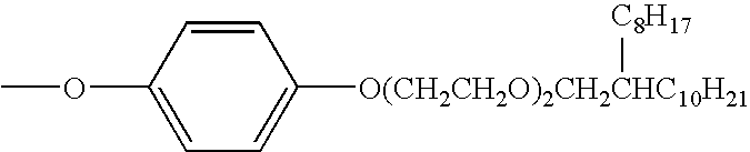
C1=C(OC)C=CC([O(CH2CH2O)2CH2CHC10H21][C8H17])=C1
